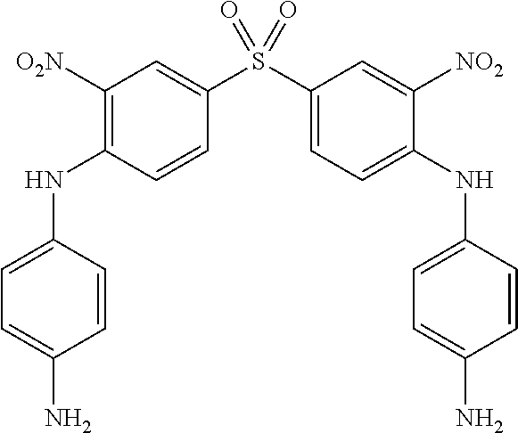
C1([O2N])=C(NC2=CC=C(N)C=C2)C=CC(S(C2=CC=C(NC3=CC=C(N)C=C3)C([NO2])=C2)(=O)=O)=C1
